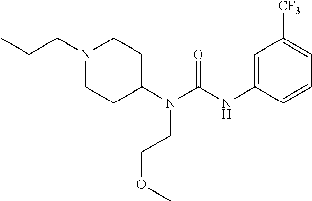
N1(CCC)CCC(N(C(NC2=CC([CF3])=CC=C2)=O)CCOC)CC1
